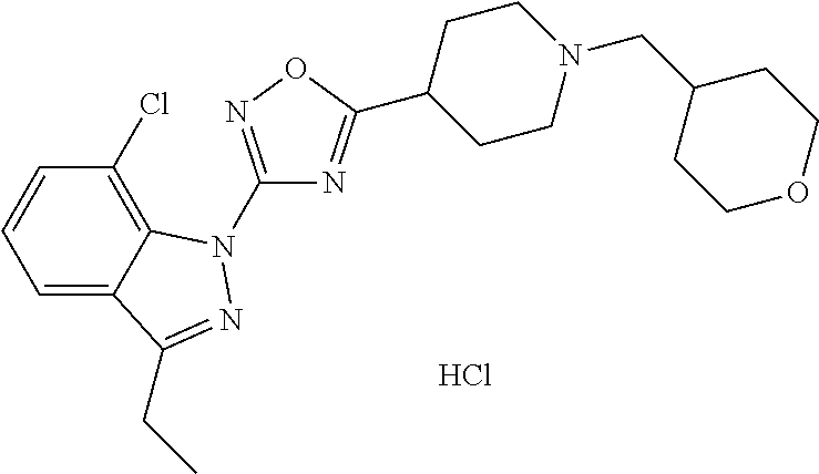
C1(Cl)=C2C(=CC=C1)C(CC)=NN2C1=NOC(C2CCN(CC3CCOCC3)CC2)=N1.Cl
